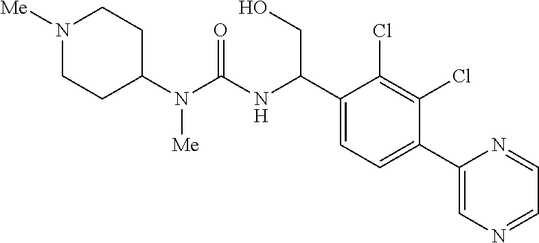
C1(N(C(NC(C2=CC=C(C3=CN=CC=N3)C(Cl)=C2Cl)CO)=O)[Me])CCN([Me])CC1
